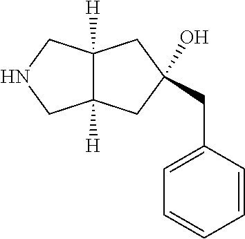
C12([H])C([H])(CC(O)(CC3=CC=CC=C3)C1)CNC2
